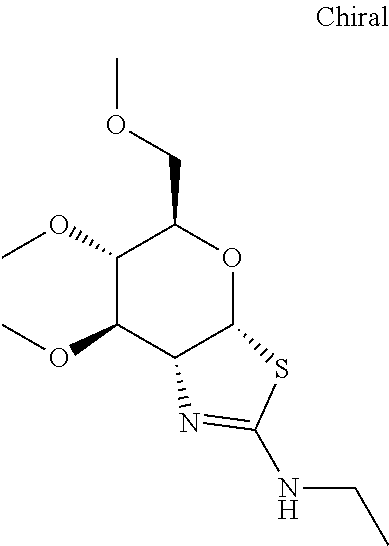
C1(OC)C(OC)C2C(OC1COC)SC(NCC)=N2
